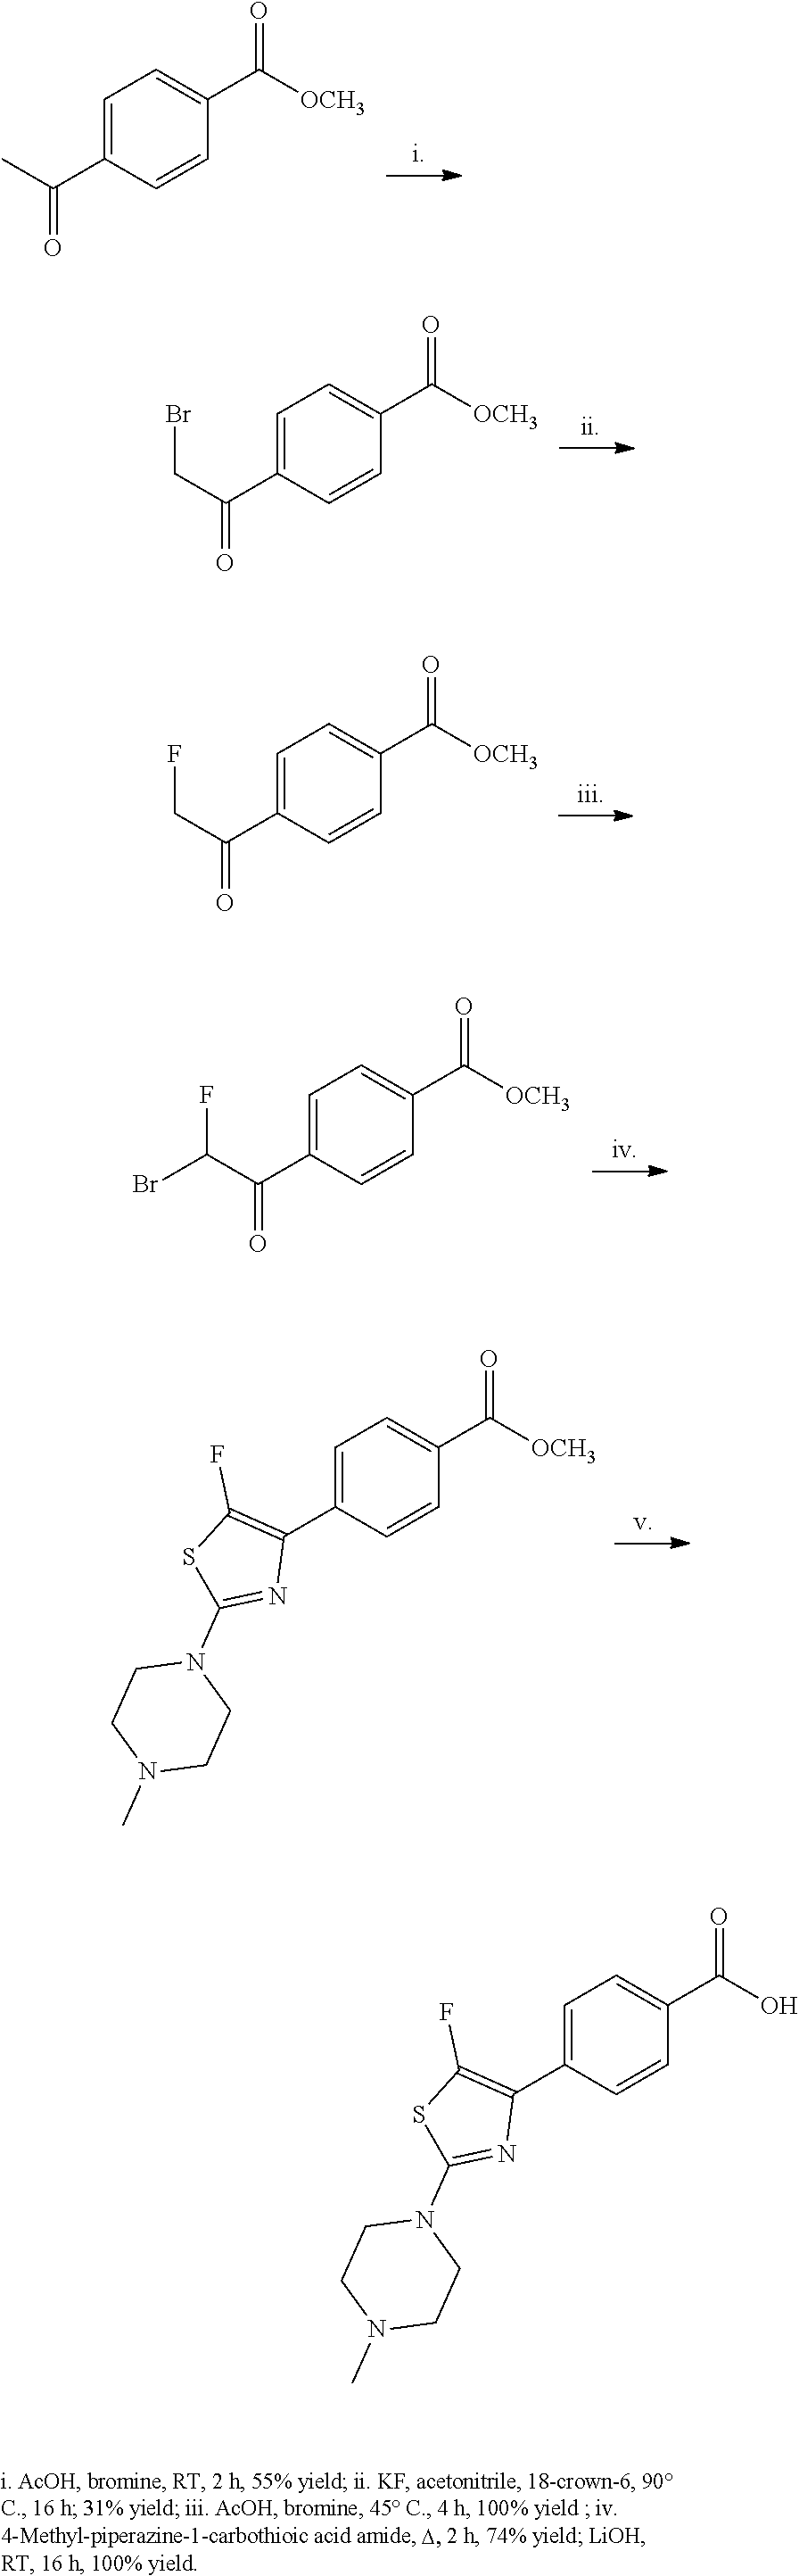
C1=C(C(C)=O)C=CC(C([OCH3])=O)=C1.C1=C(C(CBr)=O)C=CC(C([OCH3])=O)=C1.C1=C(C(CF)=O)C=CC(C([OCH3])=O)=C1.C1=C(C(C(Br)F)=O)C=CC(C([OCH3])=O)=C1.C1=C(C2=C(F)SC(N3CCN(C)CC3)=N2)C=CC(C([OCH3])=O)=C1.C1=C(C2=C(F)SC(N3CCN(C)CC3)=N2)C=CC(C(O)=O)=C1
